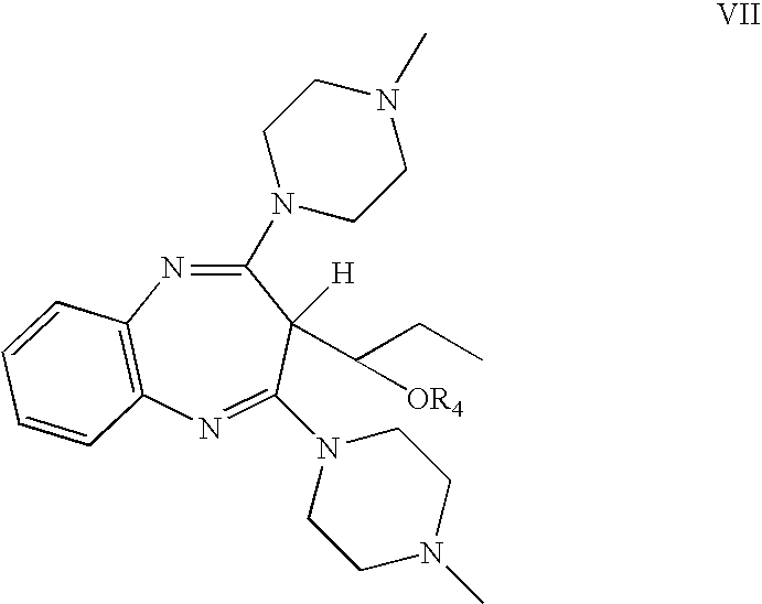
N1=C(N2CCN(C)CC2)C(C(CC)[OR4])([H])C(N2CCN(C)CC2)=NC2=C1C=CC=C2
